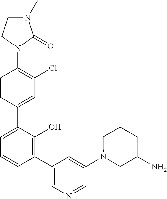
C1(N2C(=O)N(C)CC2)=C(Cl)C=C(C2=CC=CC(C3=CN=CC(N4CC(N)CCC4)=C3)=C2O)C=C1
